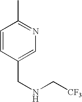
CC1=NC=C(CNC[CF3])C=C1
